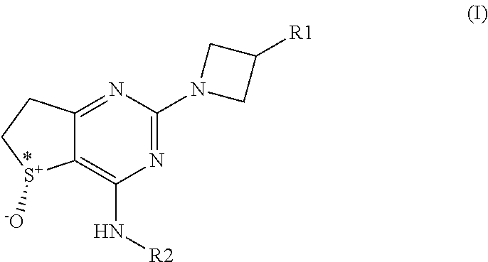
C12=NC(N3CC([R1])C3)=NC(N[R2])=C1[S+]([-O])CC2
